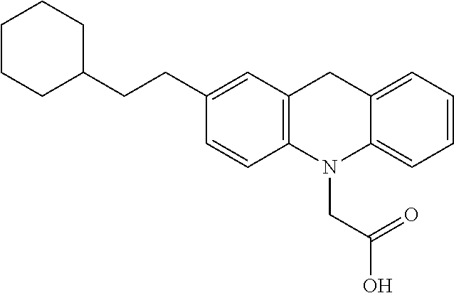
C12=C(N(CC(O)=O)C3=CC=CC=C3C1)C=CC(CCC1CCCCC1)=C2
